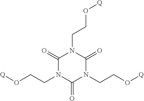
C1(=O)N(CCO[Q])C(=O)N(CCO[Q])C(=O)N1CCO[Q]
